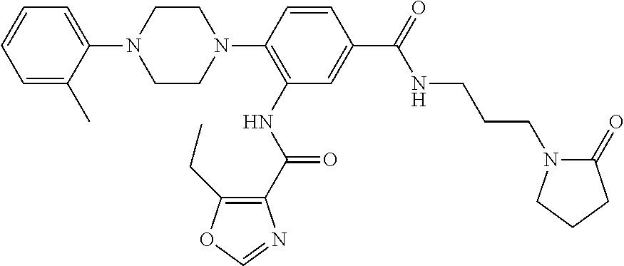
C1=CC=C(C)C(N2CCN(C3=C(NC(=O)C4=C(CC)OC=N4)C=C(C(NCCCN4C(=O)CCC4)=O)C=C3)CC2)=C1
